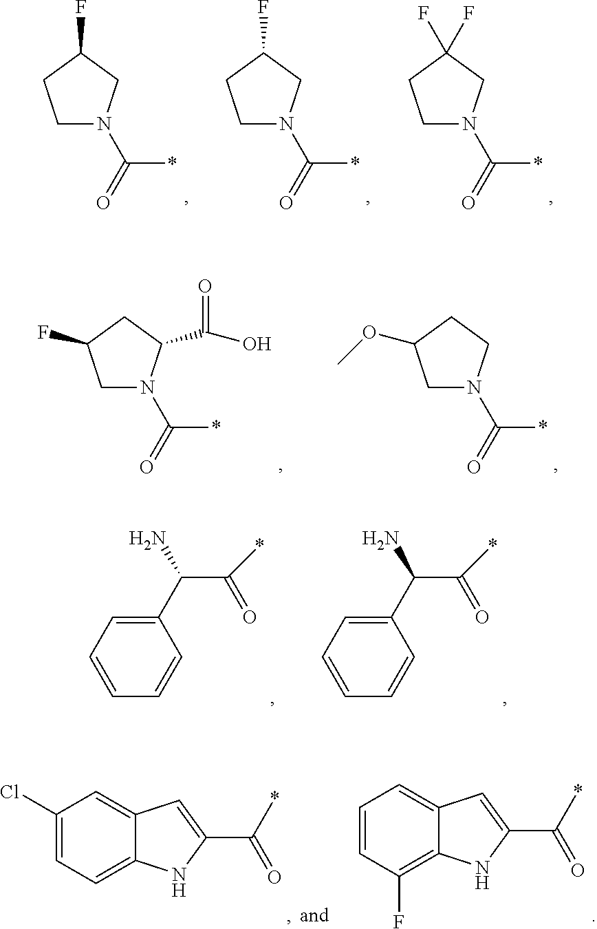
C1CC(F)CN1C(*)=O.C1CC(F)CN1C(*)=O.C1CC(F)(F)CN1C(*)=O.C1C(F)CC(C(=O)O)N1C(*)=O.C1C(OC)CCN1C(*)=O.C1=C(C(C(=O)*)N)C=CC=C1.C1=C(C(C(=O)*)N)C=CC=C1.C1(Cl)=CC=C2C(=C1)C=C(C(=O)*)N2.C1=CC(F)=C2C(=C1)C=C(C(=O)*)N2
